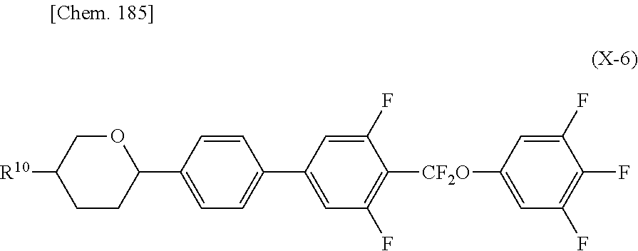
C1=CC(C2=CC(F)=C([CF2O]C3=CC(F)=C(F)C(F)=C3)C(F)=C2)=CC=C1C1OCC([R10])CC1
